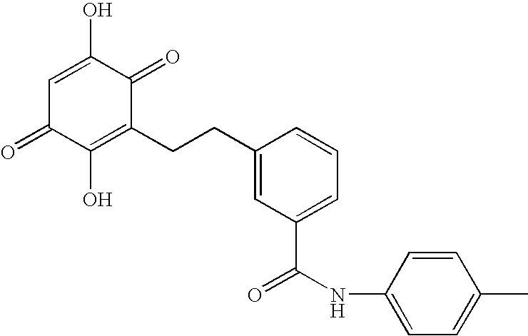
OC1=CC(=O)C(O)=C(CCC2=CC(C(NC3=CC=C(C)C=C3)=O)=CC=C2)C1=O
